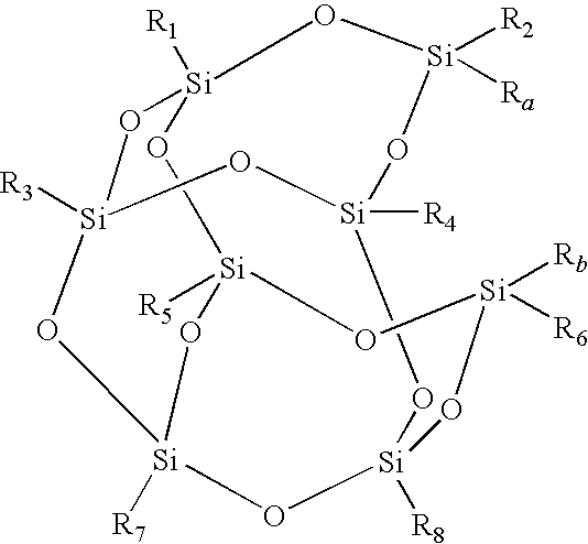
[R5][Si]12O[Si]([R6])([Rb])O[Si]3([R8])O[Si]4([R4])O[Si]([R3])(O[Si]([R1])(O1)O[Si]([R2])([Ra])O4)O[Si]([R7])(O3)O2
